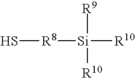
S[R8][Si]([R10])([R9])[R10]
